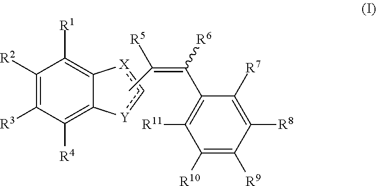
C1([R2])=C([R3])C([R4])=C2C(=C1[R1])[X]c[Y]2.CC(=C([R6])C1=C([R11])C([R10])=C([R9])C([R8])=C1[R7])[R5]
